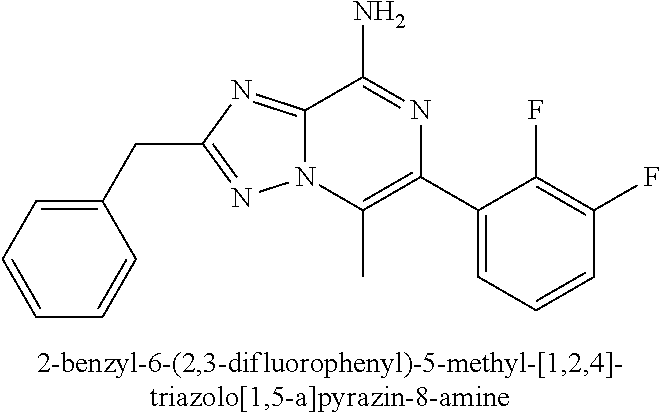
C1(CC2=NN3C(=N2)C(N)=NC(C2=CC=CC(F)=C2F)=C3C)=CC=CC=C1
